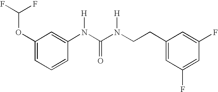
C1(OC(F)F)=CC=CC(N(C(N(CCC2=CC(F)=CC(F)=C2)[H])=O)[H])=C1
